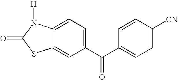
C12=CC(C(C3=CC=C([CN])C=C3)=O)=CC=C1N([H])C(=O)S2
